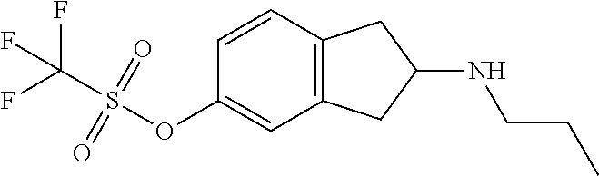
C1=CC2=C(C=C1OS(=O)(=O)C(F)(F)F)CC(NCCC)C2
